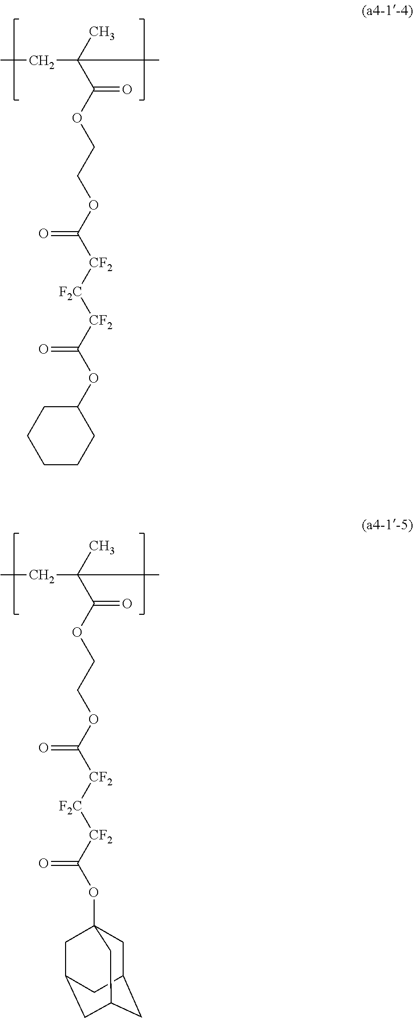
CCC(C(OCCOC([CF2][F2C][CF2]C(OC1CCCCC1)=O)=O)=O)(C)C.CCC(C(OCCOC([CF2][F2C][CF2]C(OC12CC3CC(CC(C1)C3)C2)=O)=O)=O)(C)C
